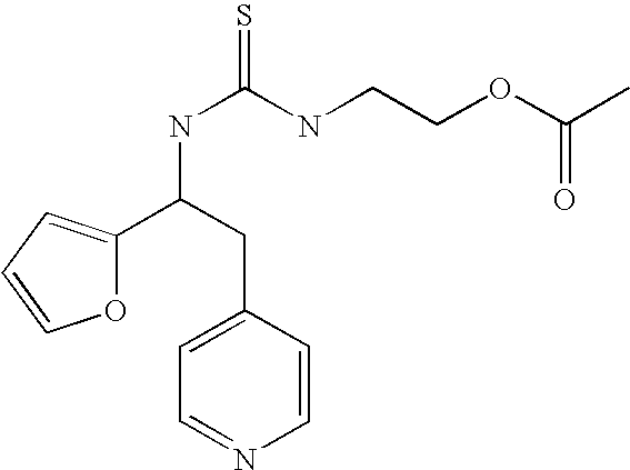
O1C(C(NC(=S)NCCOC(C)=O)CC2=CC=NC=C2)=CC=C1
